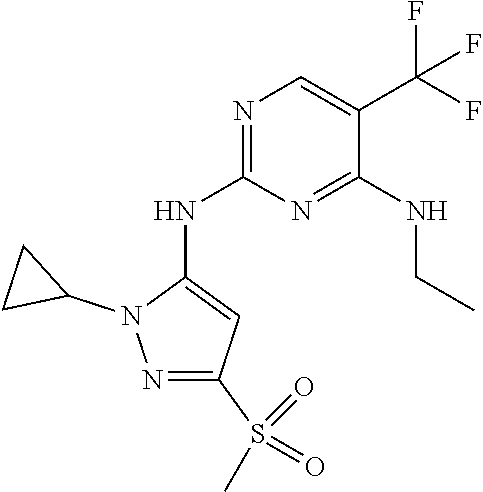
C1CC1N1N=C(S(=O)(=O)C)C=C1NC1=NC=C(C(F)(F)F)C(NCC)=N1
